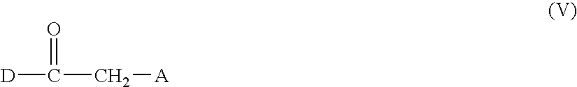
C(C[A])([D])=O
